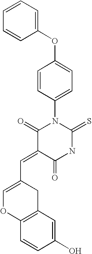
C1(OC2=CC=C(N3C(=O)C(=CC4=COC5=C(C4)C=C(O)C=C5)C(=O)NC3=S)C=C2)=CC=CC=C1
